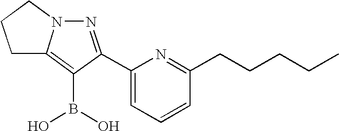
N1=C(C2=CC=CC(CCCCC)=N2)C(B(O)O)=C2N1CCC2
